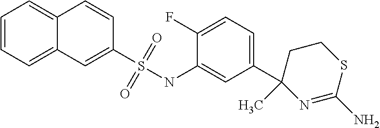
C1=CC=C2C(=C1)C=CC(S(NC1=CC(C3(C)N=C(N)SCC3)=CC=C1F)(=O)=O)=C2
